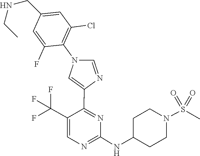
C1(NC2CCN(S(=O)(=O)C)CC2)=NC=C(C(F)(F)F)C(C2=CN(C3=C(Cl)C=C(CNCC)C=C3F)C=N2)=N1
